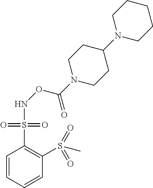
C1=CC=CC(S(C)(=O)=O)=C1S(=O)(=O)NOC(N1CCC(N2CCCCC2)CC1)=O
